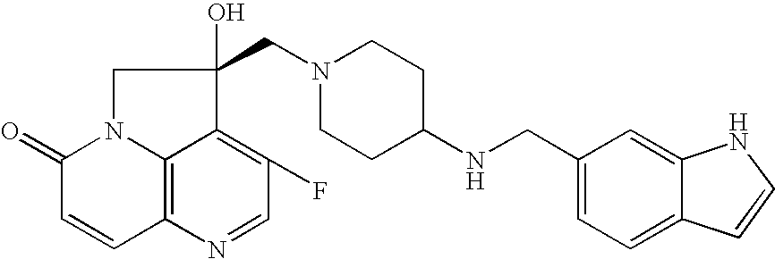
C12=C3N(C(=O)C=C1)CC(O)(CN1CCC(NCC4=CC=C5C(=C4)NC=C5)CC1)C3=C(F)C=N2
